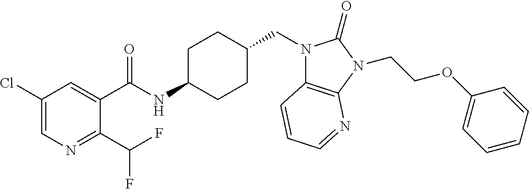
C1(Cl)=CN=C(C(F)F)C(C(NC2CCC(CN3C4=C(N(CCOC5=CC=CC=C5)C3=O)N=CC=C4)CC2)=O)=C1
